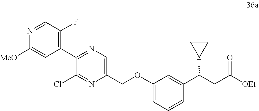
C1(Cl)=NC(COC2=CC=CC(C(CC([OEt])=O)C3CC3)=C2)=CN=C1C1=C(F)C=NC([MeO])=C1
